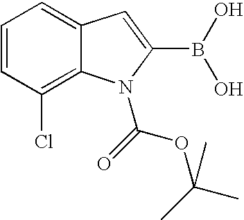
C1=CC(Cl)=C2C(=C1)C=C(B(O)O)N2C(=O)OC(C)(C)C
